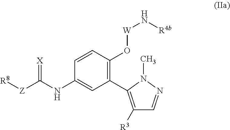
C1=CC(O[W]N[R4b])=C(C2=C([R3])C=NN2C)C=C1NC([Z][R8])=[X]
